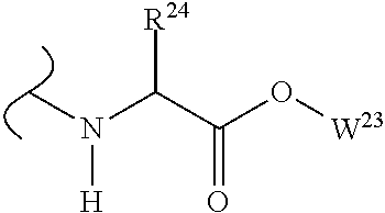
CN(C(C(O[W23])=O)[R24])[H]
